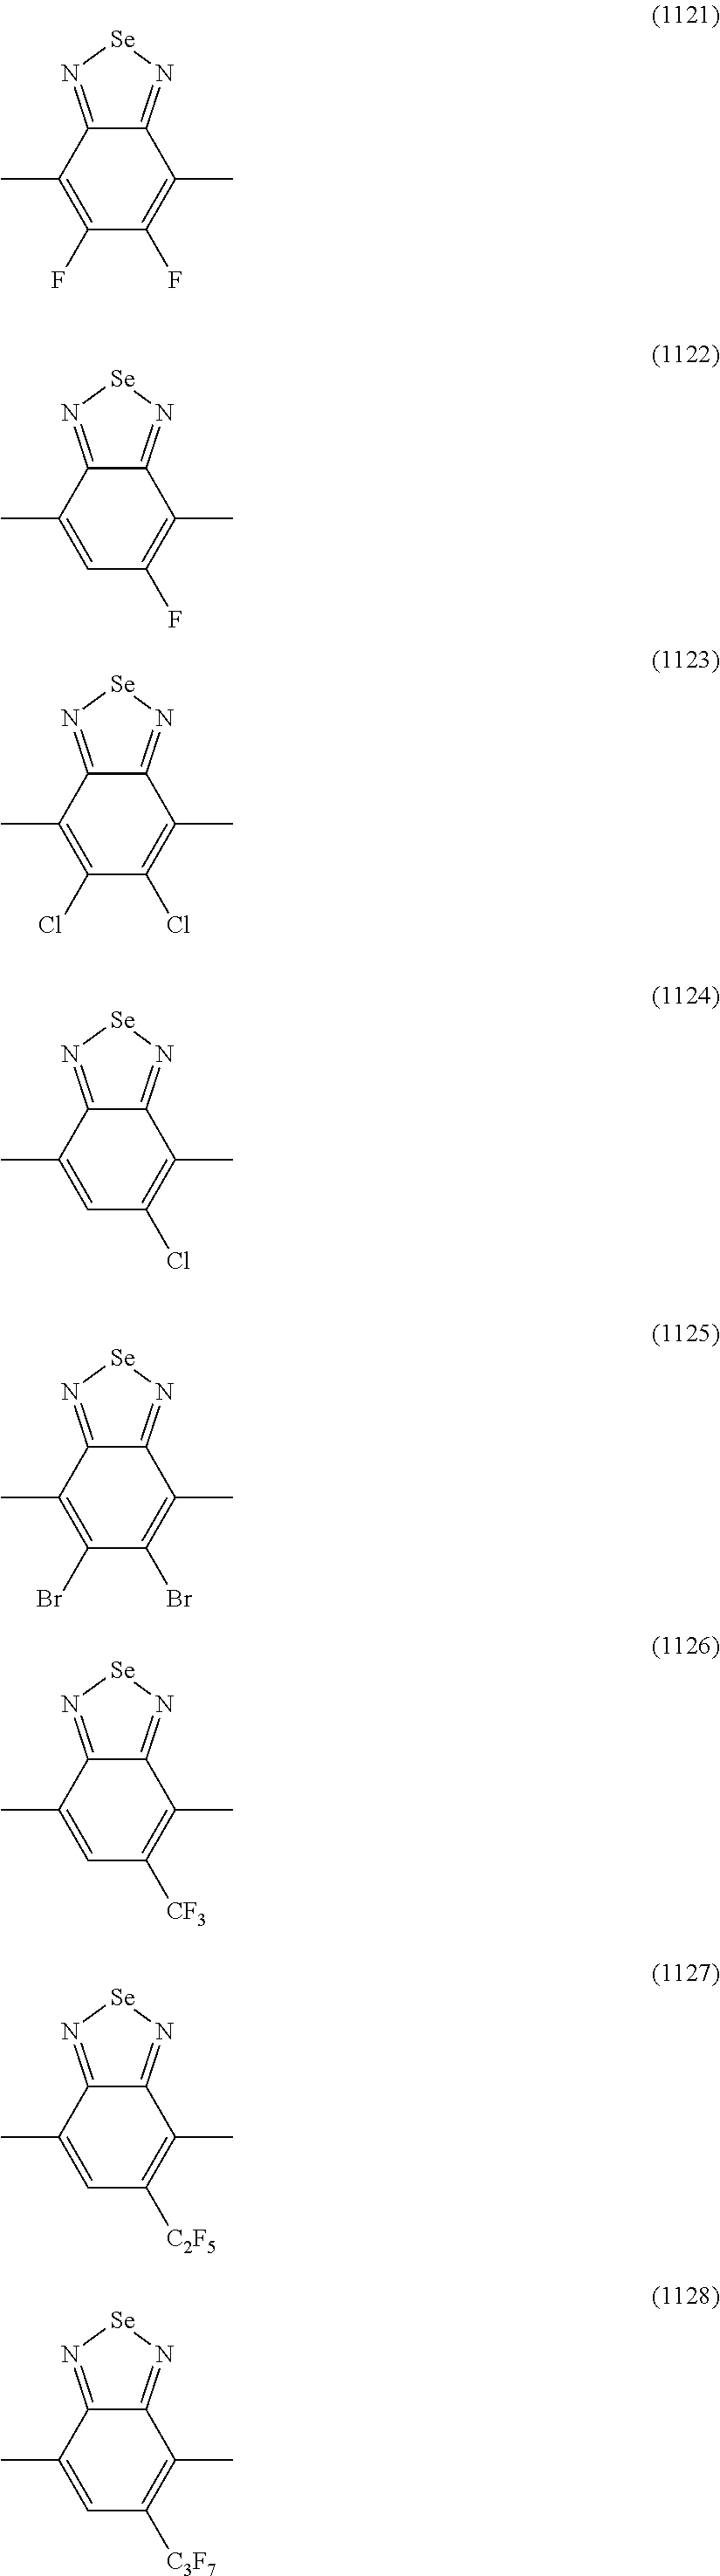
C12=N[Se]N=C1C(C)=C(F)C(F)=C2C.C12=N[Se]N=C1C(C)=C(F)C=C2C.C12=N[Se]N=C1C(C)=C(Cl)C(Cl)=C2C.C12=N[Se]N=C1C(C)=C(Cl)C=C2C.C12=N[Se]N=C1C(C)=C(Br)C(Br)=C2C.C12=N[Se]N=C1C(C)=C([CF3])C=C2C.C12=N[Se]N=C1C(C)=C([C2F5])C=C2C.C12=N[Se]N=C1C(C)=C([C3F7])C=C2C
